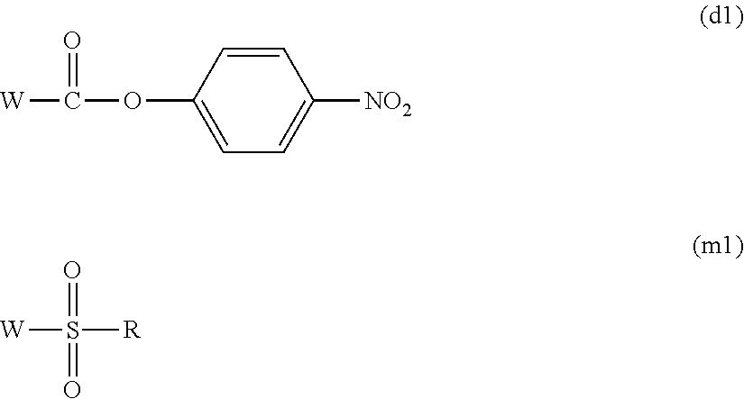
C1=CC(OC(=O)[W])=CC=C1[NO2].S(=O)([W])([R])=O
